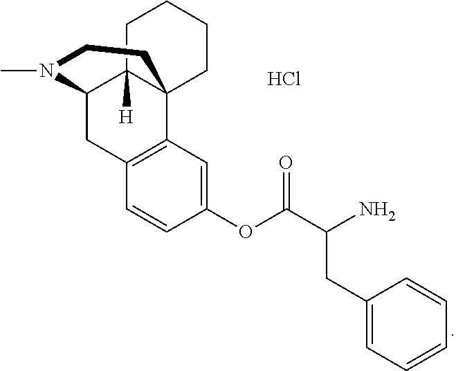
CN1C2CC3=C(C4(C2([H])CCCC4)CC1)C=C(OC(=O)C(N)CC1=CC=CC=C1)C=C3.Cl
